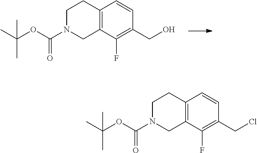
C12=C(C(F)=C(CO)C=C1)CN(C(OC(C)(C)C)=O)CC2.C12=C(C(F)=C(CCl)C=C1)CN(C(OC(C)(C)C)=O)CC2
